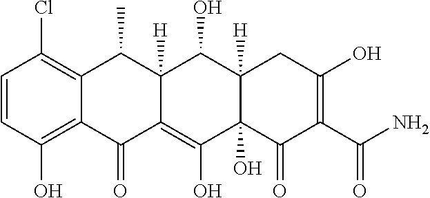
C1=CC(O)=C2C(=C1Cl)C(C)C1([H])C(=C(O)C3(O)C([H])(C1O)CC(O)=C(C(N)=O)C3=O)C2=O
